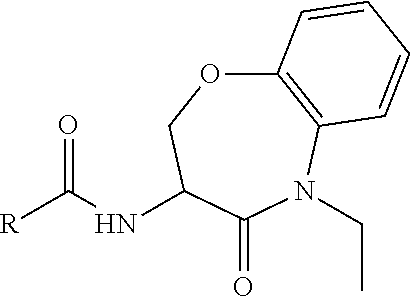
[R]C(NC1COC2=C(N(CC)C1=O)C=CC=C2)=O
